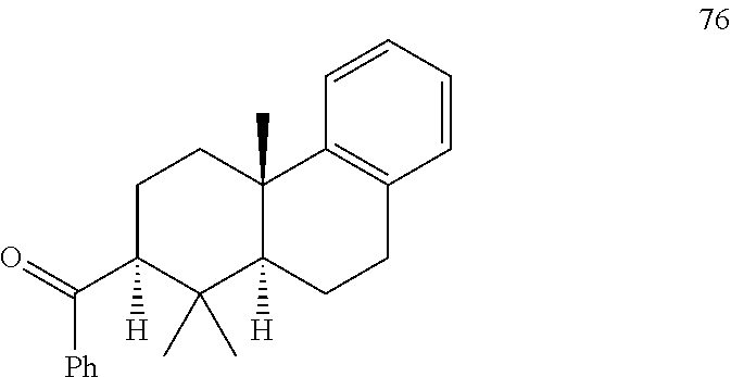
C1(C(=O)[Ph])([H])C(C)(C)C2([H])C(C)(CC1)C1=C(CC2)C=CC=C1
